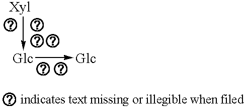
[Xyl]->[Glc]->[Glc]
